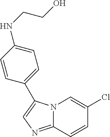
N12C(=NC=C1C1=CC=C(NCCO)C=C1)C=CC(Cl)=C2
